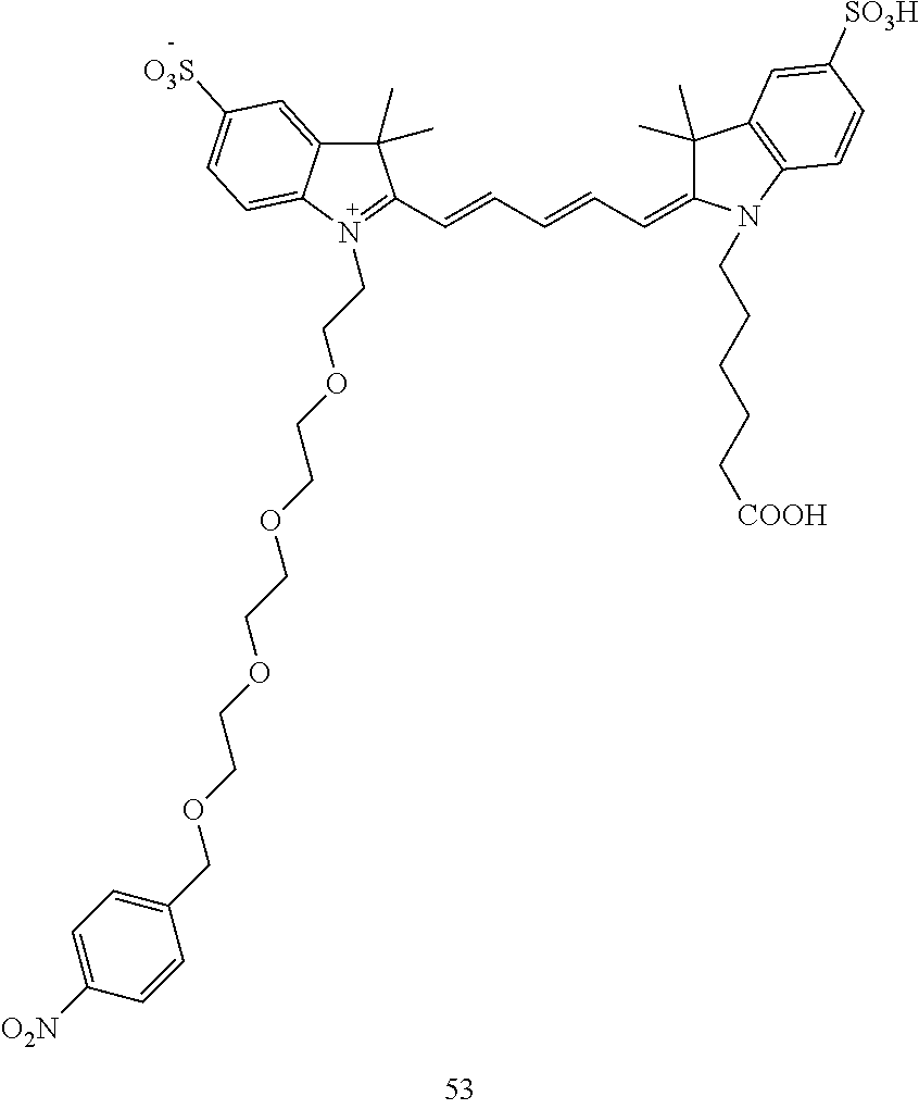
C1(C)(C)C2=CC([O3S])=CC=C2N(CCOCCOCCOCCOCC2=CC=C([O2N])C=C2)=C1C=CC=CC=C1C(C)(C)C2=C(N1CCCCC[COOH])C=CC([SO3H])=C2
